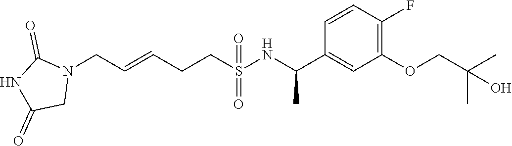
N1(CC=CCCS(=O)(=O)NC(C2=CC(OCC(C)(C)O)=C(F)C=C2)C)C(=O)NC(=O)C1
